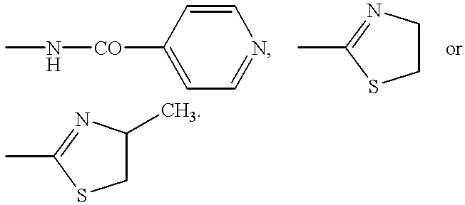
CN[CO]C1=CC=NC=C1.CC1=NCCS1.CC1=NC(C)CS1
